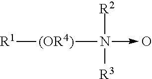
[R1][(OR4)]N([R2])([R3])->O
